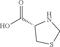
N1CSCC1C(=O)O
